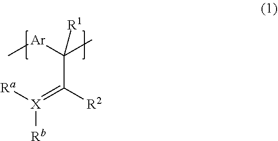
C[Ar]C(C)([R1])C([R2])=[X]([Ra])[Rb]
